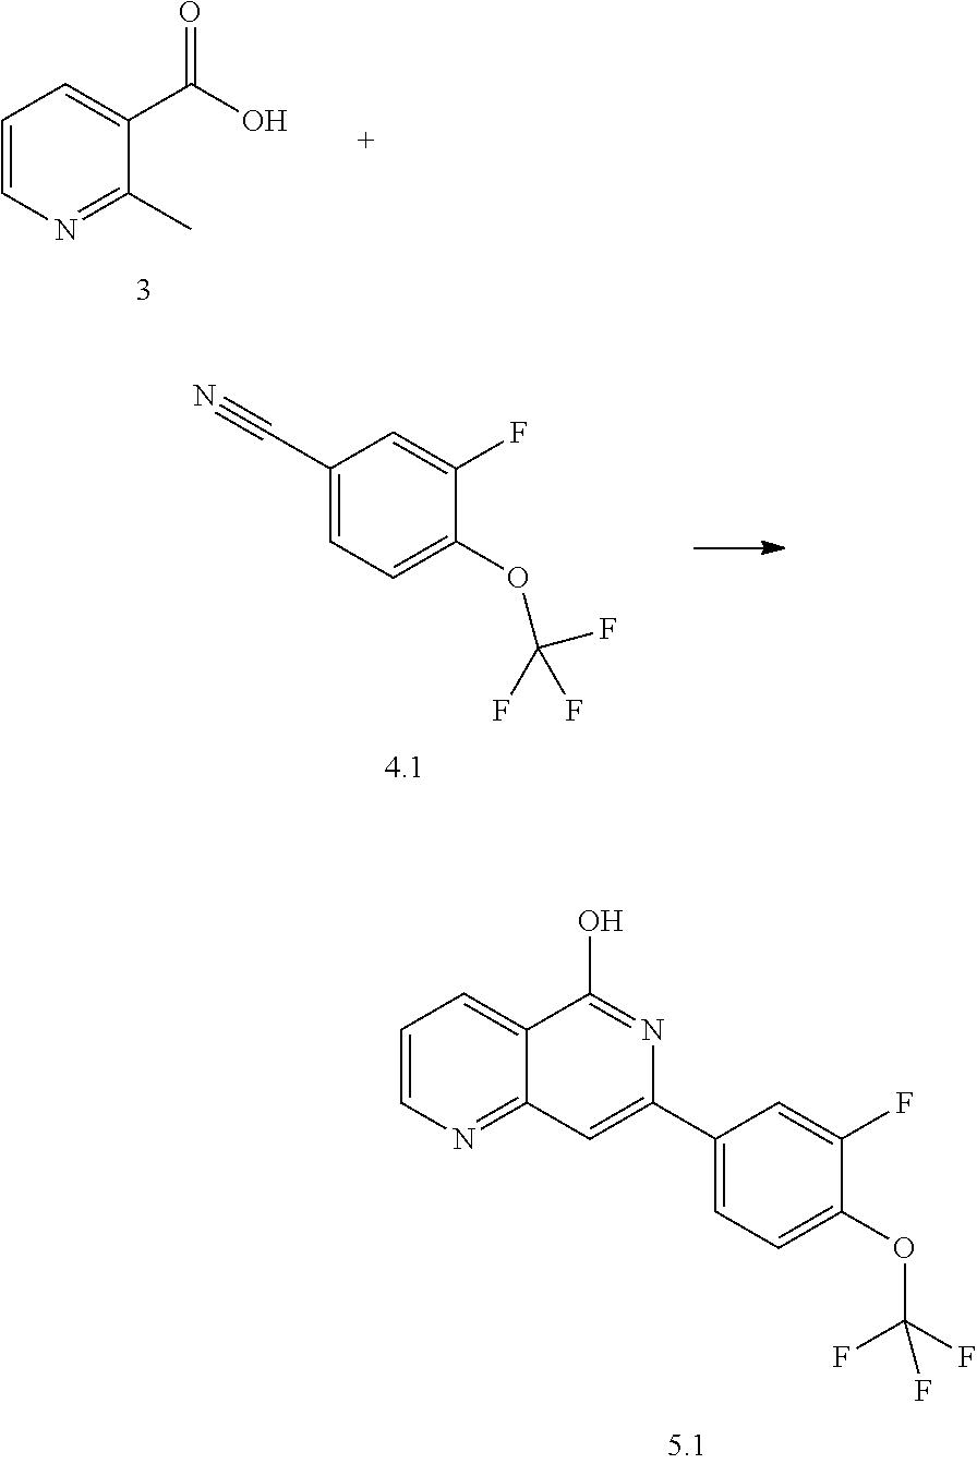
C1=CN=C(C)C(C(=O)O)=C1.C1(C#N)=CC=C(OC(F)(F)F)C(F)=C1.C1=CN=C2C(=C1)C(O)=NC(C1=CC=C(OC(F)(F)F)C(F)=C1)=C2
